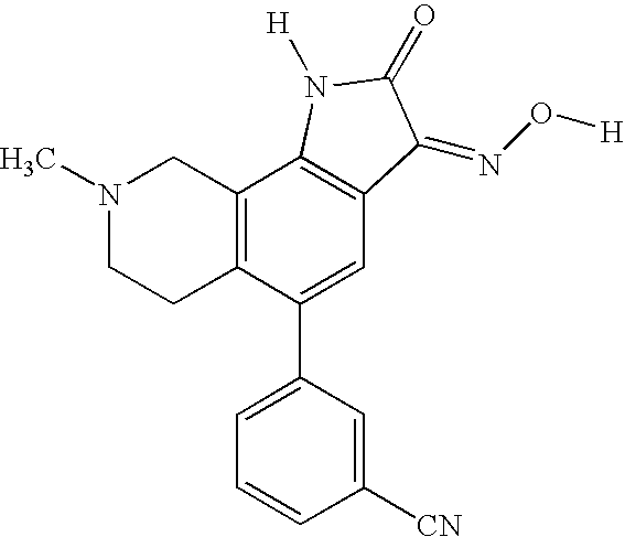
N1(C)CCC2=C(C1)C1=C(C=C2C2=CC=CC([CN])=C2)C(=NO[H])C(=O)N1[H]
